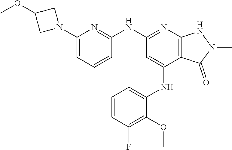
C1(N2CC(OC)C2)=CC=CC(NC2=NC3=C(C(NC4=CC=CC(F)=C4OC)=C2)C(=O)N(C)N3)=N1
